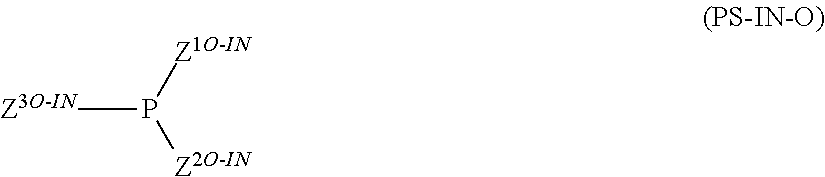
[Z3O-IN]P([Z1O-IN])[Z2O-IN]
